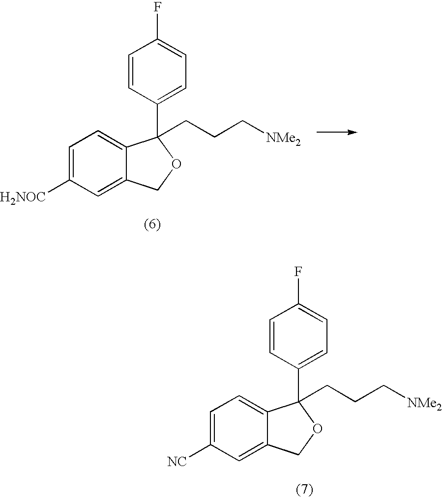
C1([H2NOC])=CC=C2C(=C1)COC2(C1=CC=C(F)C=C1)CCC[NMe2].C1([NC])=CC=C2C(=C1)COC2(C1=CC=C(F)C=C1)CCC[NMe2]
